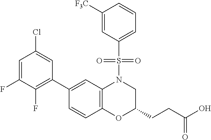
C1(C2=C(F)C(F)=CC(Cl)=C2)=CC2=C(C=C1)OC(CCC(O)=O)CN2S(C1=CC=CC([F3C])=C1)(=O)=O
